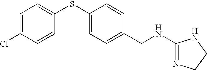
C1=C(Cl)C=CC(SC2=CC=C(CNC3=NCCN3)C=C2)=C1
